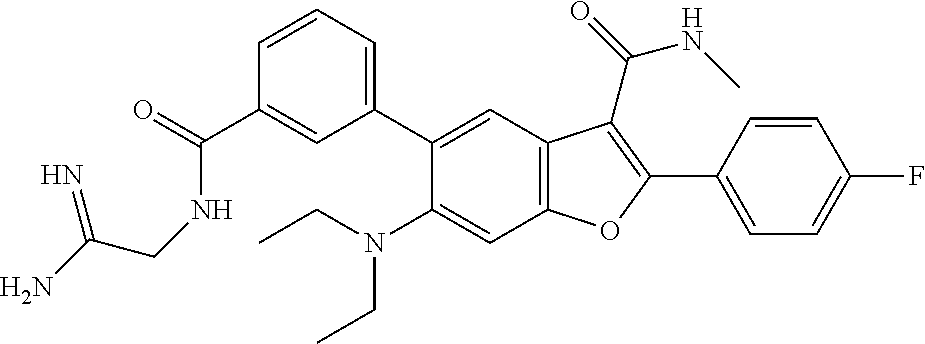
C1=CC=C(C2=CC3=C(C=C2N(CC)CC)OC(C2=CC=C(F)C=C2)=C3C(=O)NC)C=C1C(=O)NCC(N)=N
